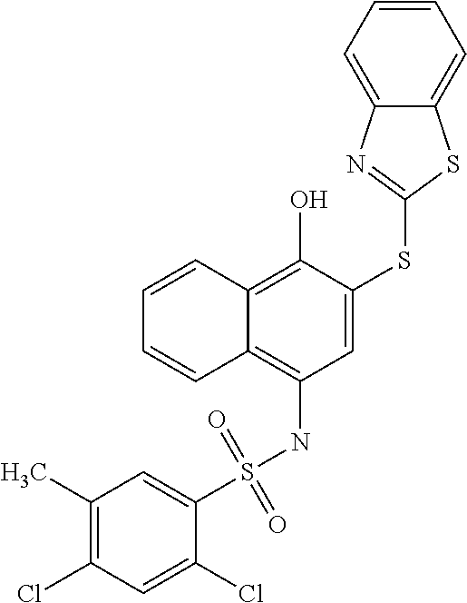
C1=CC2=C(O)C(SC3=NC4=CC=CC=C4S3)=CC(NS(=O)(=O)C3=CC(C)=C(Cl)C=C3Cl)=C2C=C1
